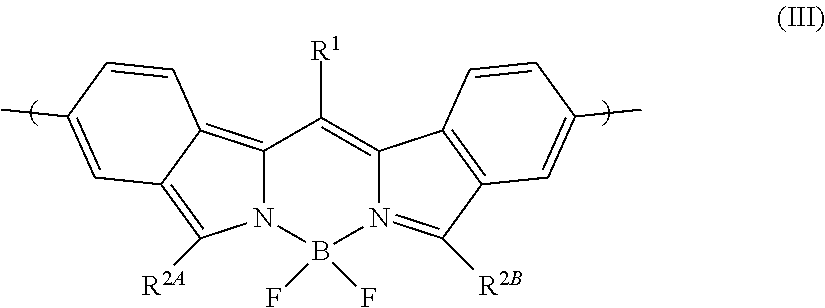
C12=C3C(=C([R2A])N1B(F)(F)N1=C([R2B])C4=C(C1=C2[R1])C=CC(C)=C4)C=C(C)C=C3
